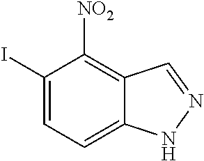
C1(I)=CC=C2C(=C1[NO2])C=NN2
